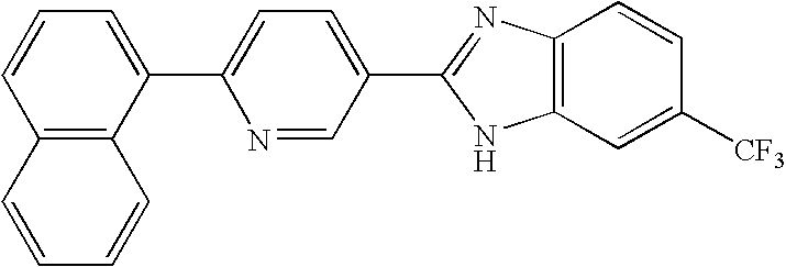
C12=C(C(C3=CC=C(C4=NC5=C(C=C([CF3])C=C5)N4)C=N3)=CC=C1)C=CC=C2
